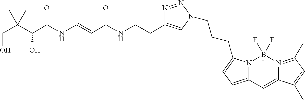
C(O)C(C(O)C(NC=CC(NCCC1=CN(CCCC2=CC=C3N2B(F)(F)N2=C(C)C=C(C)C2=C3)N=N1)=O)=O)(C)C
